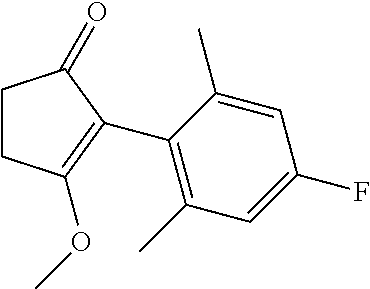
C1CC(OC)=C(C2=C(C)C=C(F)C=C2C)C1=O
